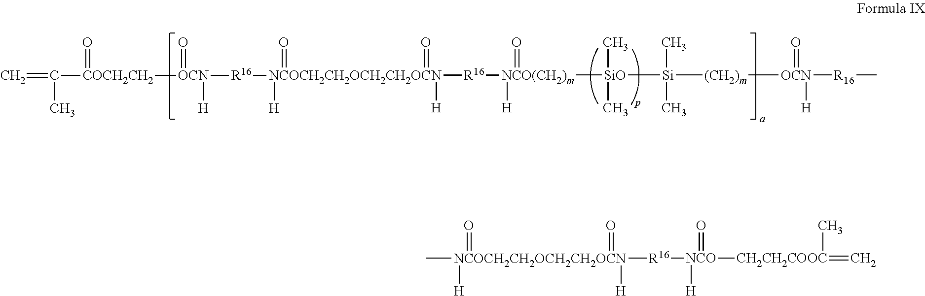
C=C(C)[COCH2CH2](=O)[OCN](=O)([R16][NCOCH2CH2OCH2CH2OCN]([H])(=O)(=O)([H])[R16][NCO(CH2)m]([SiO]([Si]([(CH2)m][OCN]([R16]C)([H])=O)(C)C)(C)C)([H])=O)[H].[NCOCH2CH2OCH2CH2OCN]([H])(=O)([H])(=O)([R16][NCO]([CH2CH2COOC](=C)C)(=O)[H])C
